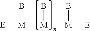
[E][M]([M]([M]([E])B)B)B
